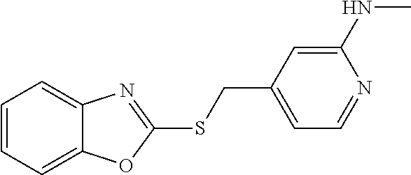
C1=CC=C2C(=C1)N=C(SCC1=CC=NC(NC)=C1)O2
